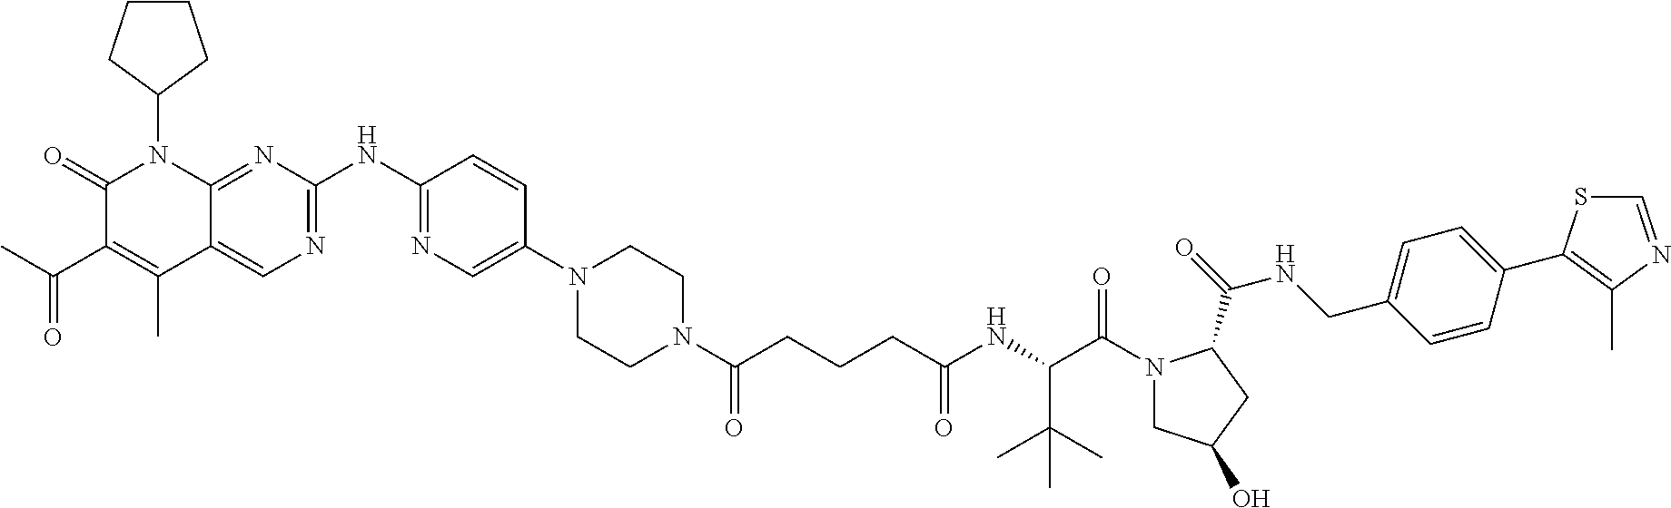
C1(=O)C(C(C)=O)=C(C)C2=CN=C(NC3=NC=C(N4CCN(C(=O)CCCC(NC(C(N5CC(O)CC5C(=O)NCC5=CC=C(C6=C(C)N=CS6)C=C5)=O)C(C)(C)C)=O)CC4)C=C3)N=C2N1C1CCCC1
